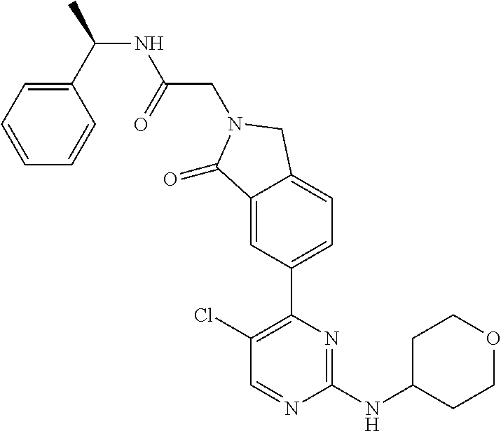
C1CC(NC2=NC(C3=CC=C4C(=C3)C(=O)N(CC(NC(C)C3=CC=CC=C3)=O)C4)=C(Cl)C=N2)CCO1
